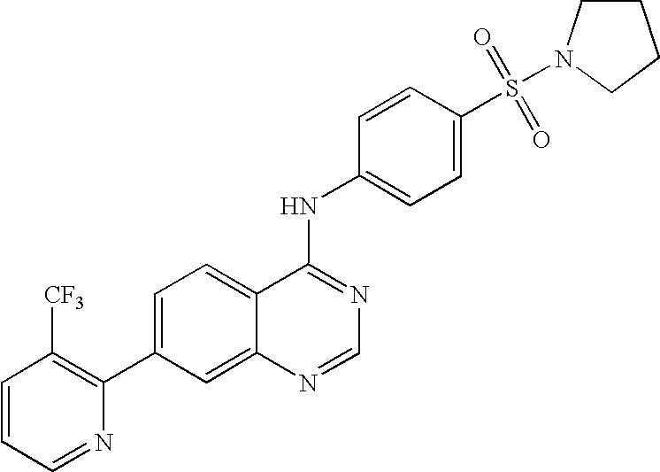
C1=CC=NC(C2=CC=C3C(=C2)N=CN=C3NC2=CC=C(S(=O)(=O)N3CCCC3)C=C2)=C1[CF3]
